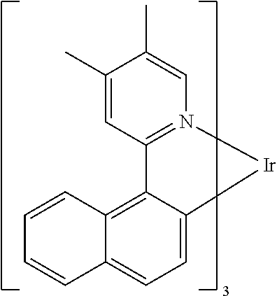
C1=CC2=C3C(=CC=C2C=C1)[Ir]N1=C3C=C(C)C(C)=C1
